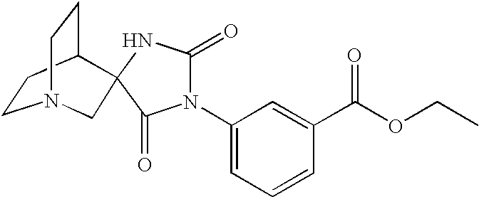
C1CC2CCN1CC21NC(=O)N(C2=CC=CC(C(OCC)=O)=C2)C1=O
